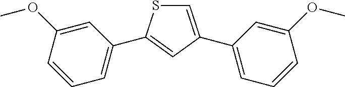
C1=C(C2=CC=CC(OC)=C2)C=C(C2=CC=CC(OC)=C2)S1
